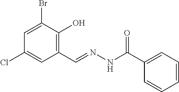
C1=C(Br)C(O)=C(C=NNC(C2=CC=CC=C2)=O)C=C1Cl
